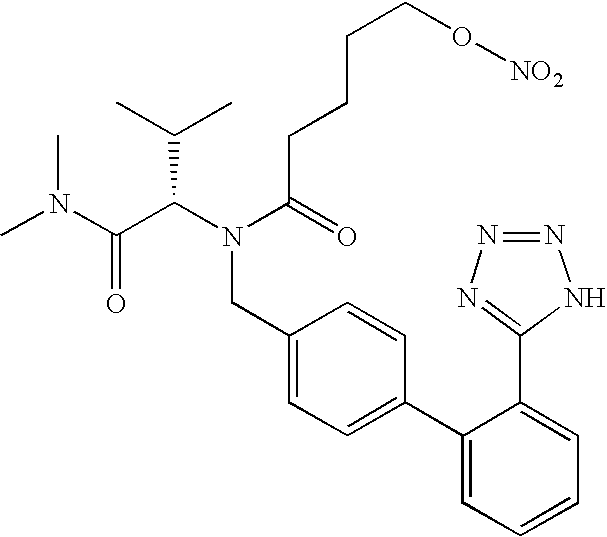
C(C(N(CC1=CC=C(C2=CC=CC=C2C2=NN=NN2)C=C1)C(=O)CCCCO[NO2])C(C)C)(N(C)C)=O
